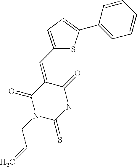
C1(=O)C(=CC2=CC=C(C3=CC=CC=C3)S2)C(=O)N(CC=C)C(=S)N1
